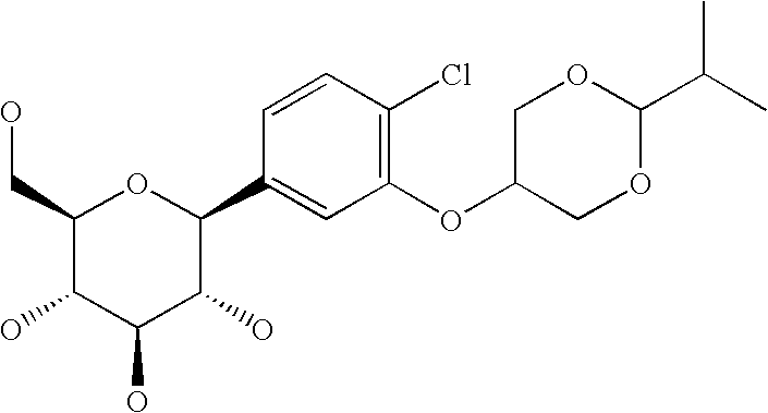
C1(CO)C(O)C(O)C(O)C(C2=CC(OC3COC(C(C)C)OC3)=C(Cl)C=C2)O1
